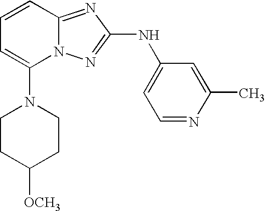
N1(C2=CC=CC3=NC(NC4=CC=NC(C)=C4)=NN23)CCC([OCH3])CC1
